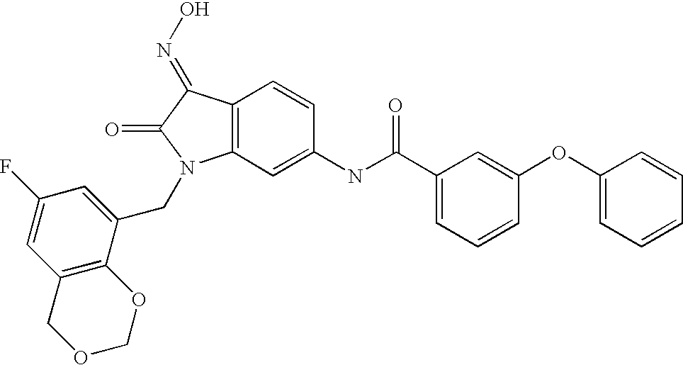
C12=C(C(=NO)C(=O)N1CC1=CC(F)=CC3=C1OCOC3)C=CC(NC(C1=CC=CC(OC3=CC=CC=C3)=C1)=O)=C2
